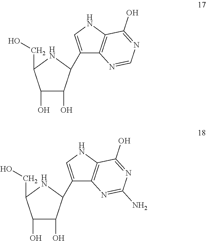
C1(O)C(O)C(C2=CNC3=C2N=CN=C3O)NC1CO.C1(O)C(O)C(C2=CNC3=C2N=C(N)N=C3O)NC1CO
